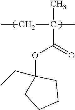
CC(CC)(C(OC1(CC)CCCC1)=O)C
